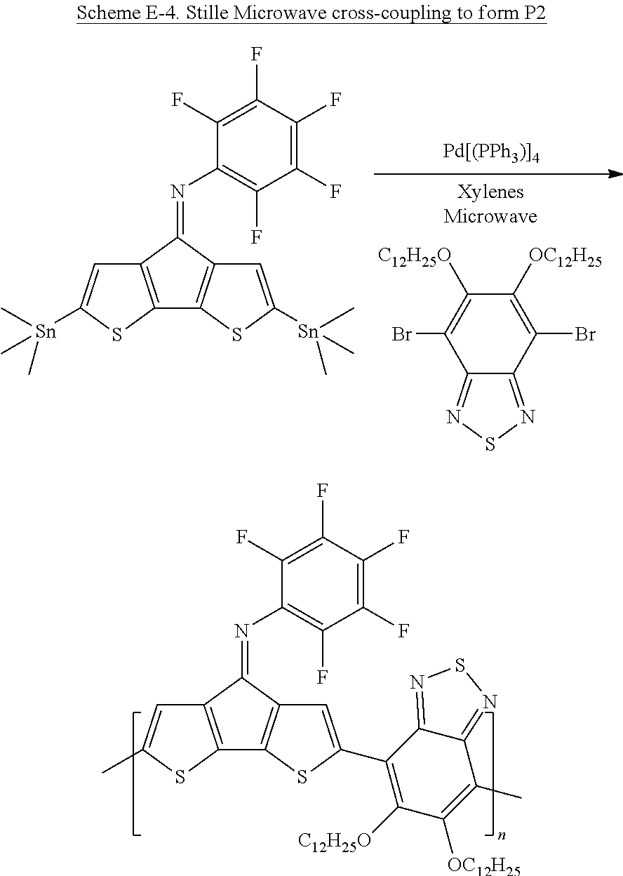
C12=NSN=C1C(Br)=C([OC12H25])C([C12H25O])=C2Br.C1(F)=C(F)C(F)=C(F)C(F)=C1N=C1C2=C(C3=C1C=C([Sn](C)(C)C)S3)SC([Sn](C)(C)C)=C2.C1(F)=C(F)C(F)=C(F)C(F)=C1N=C1C2=C(C3=C1C=C(C)S3)SC(C1=C([C12H25O])C([OC12H25])=C(C)C3=NSN=C31)=C2
